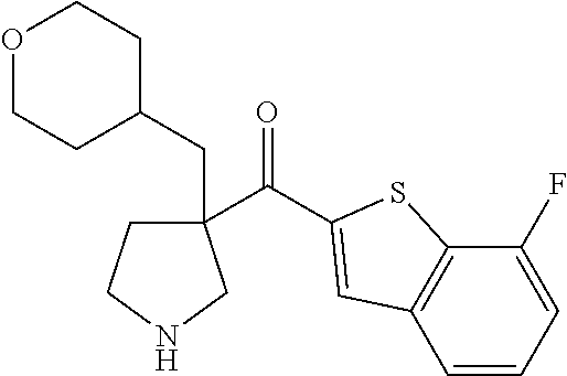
C1=CC=C(F)C2=C1C=C(C(=O)C1(CC3CCOCC3)CCNC1)S2
